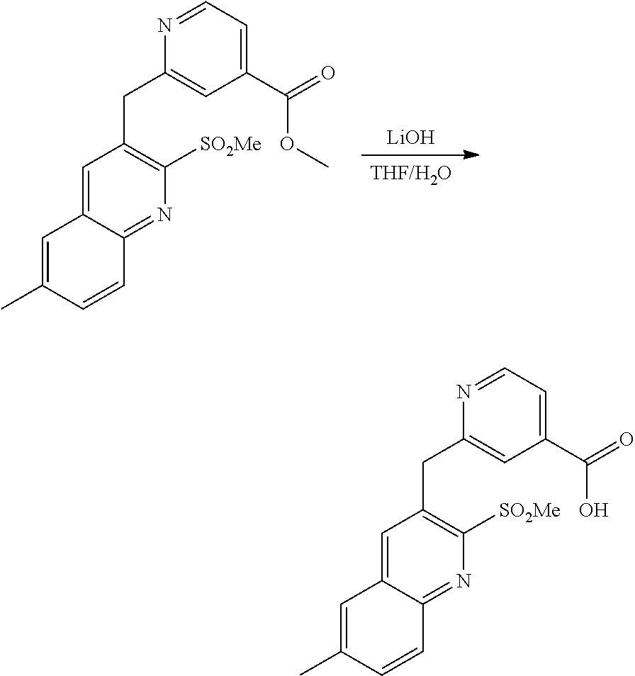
[THF/H2O].[LiOH].C1=C2C(=NC([SO2Me])=C1CC1=CC(C(=O)OC)=CC=N1)C=CC(C)=C2.C1=C2C(=NC([SO2Me])=C1CC1=CC(C(=O)O)=CC=N1)C=CC(C)=C2
